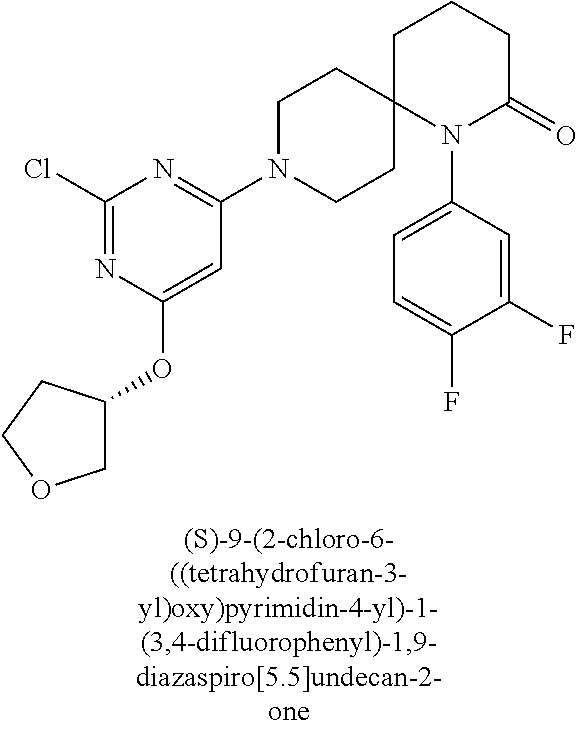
C1(Cl)=NC(OC2COCC2)=CC(N2CCC3(CC2)N(C2=CC=C(F)C(F)=C2)C(=O)CCC3)=N1
